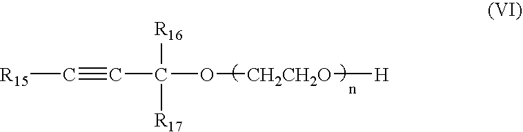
[R15]C#CC(O[CH2CH2O][H])([R16])[R17]
